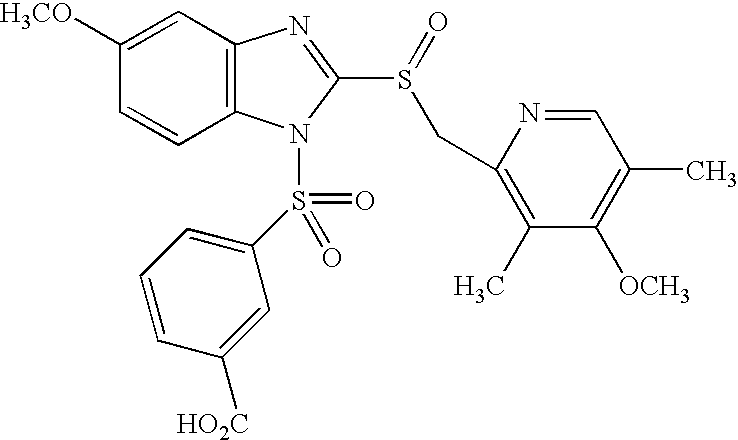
C1=CC([H3CO])=CC2=C1N(S(=O)(=O)C1=CC=CC([HO2C])=C1)C(S(=O)CC1=C(C)C([OCH3])=C(C)C=N1)=N2
